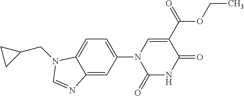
C12=CC=C(N3C(=O)NC(=O)C(C(OCC)=O)=C3)C=C1N=CN2CC1CC1
